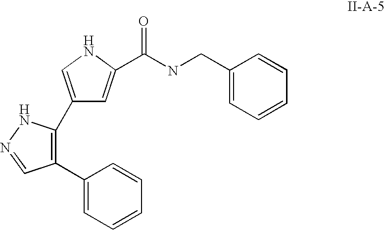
C1(C2=C(C3=CC=CC=C3)C=NN2)=CNC(C(NCC2=CC=CC=C2)=O)=C1
